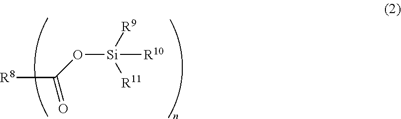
[R8]C(=O)O[Si]([R9])([R11])[R10]
